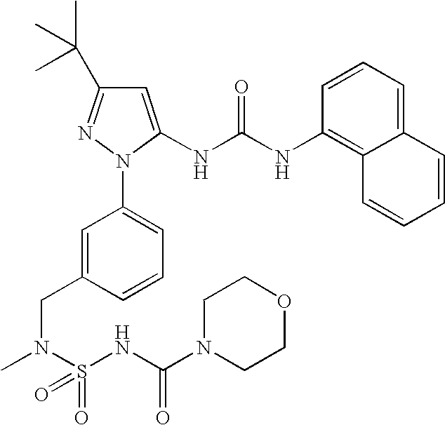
C1(C(C)(C)C)=NN(C2=CC=CC(CN(C)S(NC(N3CCOCC3)=O)(=O)=O)=C2)C(NC(NC2=C3C(=CC=C2)C=CC=C3)=O)=C1
